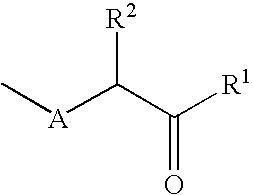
C[A]C(C([R1])=O)[R2]
